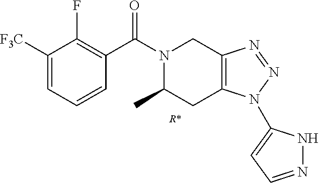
[R*].C1([F3C])=CC=CC(C(N2C(C)CC3=C(C2)N=NN3C2=CC=NN2)=O)=C1F
